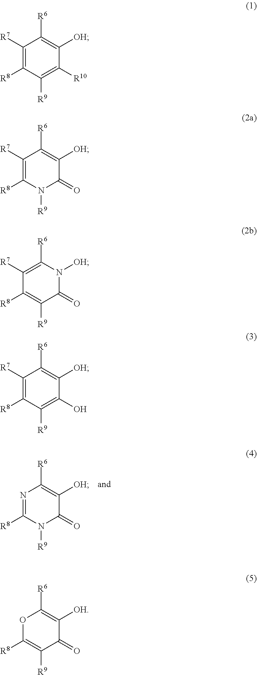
N1=C([R8])N([R9])C(=O)C([OH])=C1[R6].C1([R7])=C([R8])C([R9])=C([R10])C([OH])=C1[R6].C1([R7])=C([R8])N([R9])C(=O)C([OH])=C1[R6].C1([R7])=C([R6])N([OH])C(=O)C([R9])=C1[R8].C1([R7])=C([R8])C([R9])=C(O)C([OH])=C1[R6].O1C([R8])=C([R9])C(=O)C([OH])=C1[R6]
